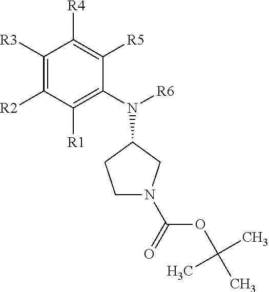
C1([R3])=C([R2])C([R1])=C(N(C2CCN(C(OC(C)(C)C)=O)C2)[R6])C([R5])=C1[R4]
